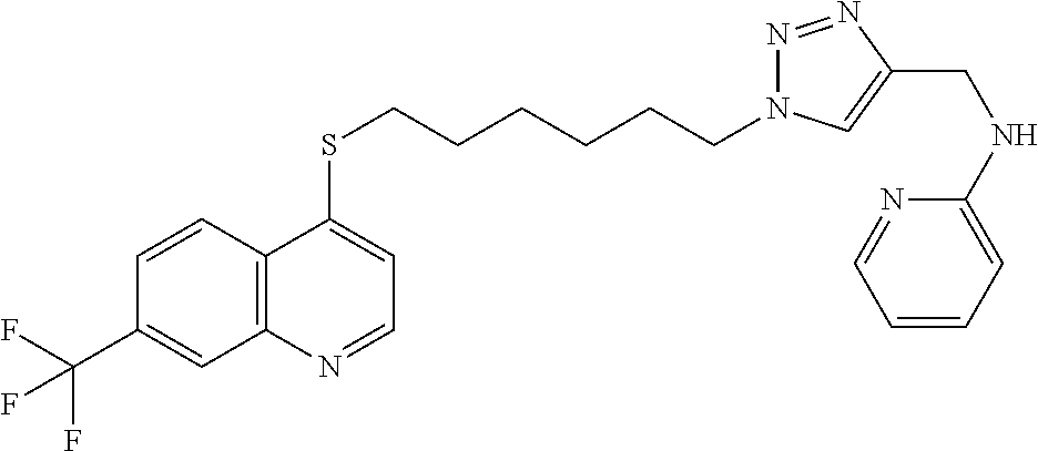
C12=C(C=CC(C(F)(F)F)=C1)C(SCCCCCCN1N=NC(CNC3=CC=CC=N3)=C1)=CC=N2
